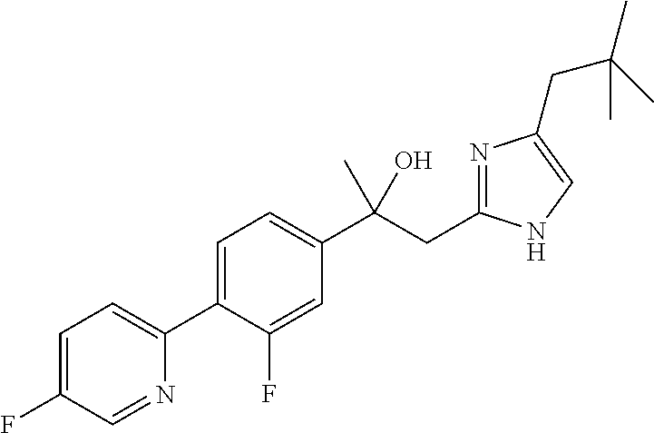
C1=C(C2=CC=C(F)C=N2)C(F)=CC(C(CC2=NC(CC(C)(C)C)=CN2)(O)C)=C1
